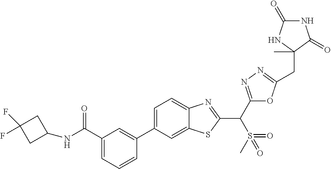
C1=CC=C(C(NC2CC(F)(F)C2)=O)C=C1C1=CC=C2C(=C1)SC(C(C1=NN=C(CC3(C)NC(=O)NC3=O)O1)S(C)(=O)=O)=N2
